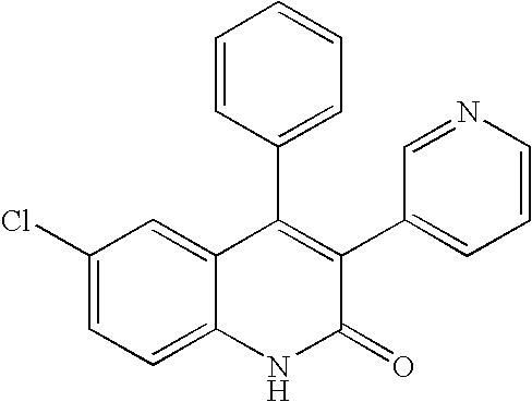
C1(Cl)=CC=C2C(=C1)C(C1=CC=CC=C1)=C(C1=CC=CN=C1)C(=O)N2
